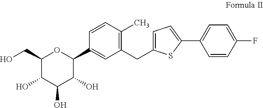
C1(CC2=C(C)C=CC(C3OC(CO)C(O)C(O)C3O)=C2)=CC=C(C2=CC=C(F)C=C2)S1
